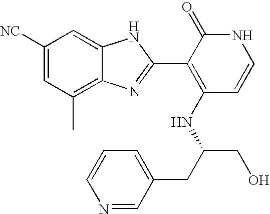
C1(C)=C2C(=CC([NC])=C1)NC(C1=C(NC(CO)CC3=CC=CN=C3)C=CNC1=O)=N2
